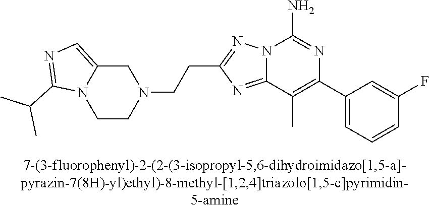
N12C(=NC(CCN3CC4=CN=C(C(C)C)N4CC3)=N1)C(C)=C(C1=CC=CC(F)=C1)N=C2N
